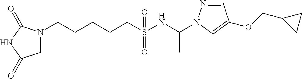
N1(CCCCCS(NC(C)N2N=CC(OCC3CC3)=C2)(=O)=O)CC(=O)NC1=O
